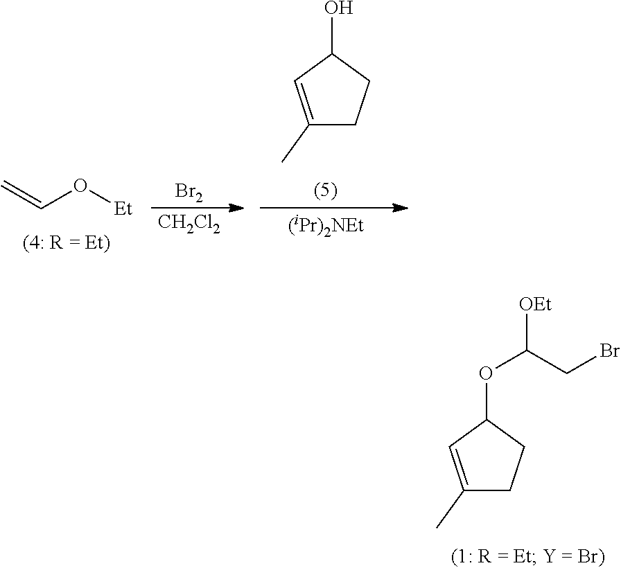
[CH2Cl2].[Br2].[(iPr)2NEt].C1(C)=CC(O)CC1.C(O[Et])=C.C1(C)=CC(OC([OEt])CBr)CC1
